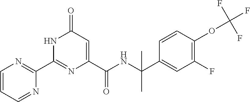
C1(C2=NC=CC=N2)=NC(C(NC(C2=CC(F)=C(OC(F)(F)F)C=C2)(C)C)=O)=CC(=O)N1
